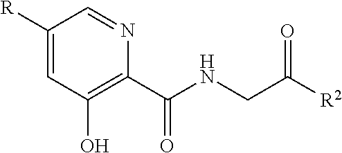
C1([R])=CC(O)=C(C(NCC([R2])=O)=O)N=C1
